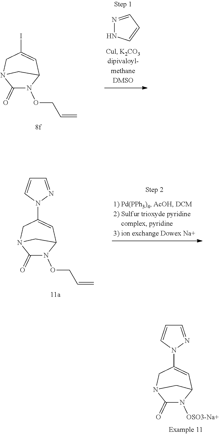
C1(=O)N(OCC=C)C2C=C(I)CN1C2.N1=CC=CN1.C1(=O)N(OCC=C)C2C=C(N3N=CC=C3)CN1C2.C1(=O)N([OSO3-Na+])C2C=C(N3N=CC=C3)CN1C2
